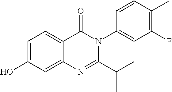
C1=C(O)C=C2C(=C1)C(=O)N(C1=CC(F)=C(C)C=C1)C(C(C)C)=N2
